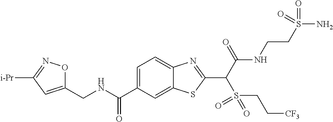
C1=C(C(NCC2=CC([i-Pr])=NO2)=O)C=C2C(=C1)N=C(C(C(NCCS(N)(=O)=O)=O)S(CC[CF3])(=O)=O)S2
